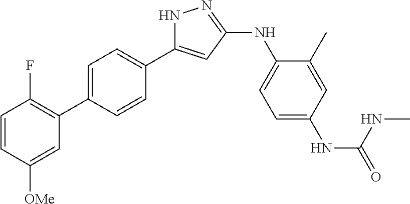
N1C(C2=CC=C(C3=C(F)C=CC([OMe])=C3)C=C2)=CC(NC2=CC=C(NC(=O)NC)C=C2C)=N1
